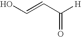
OC=CC([H])=O
